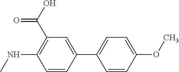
C1=CC(C2=CC=C(OC)C=C2)=CC(C(O)=O)=C1NC
